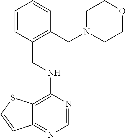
C1=CC(CNC2=C3C(=NC=N2)C=CS3)=C(CN2CCOCC2)C=C1
